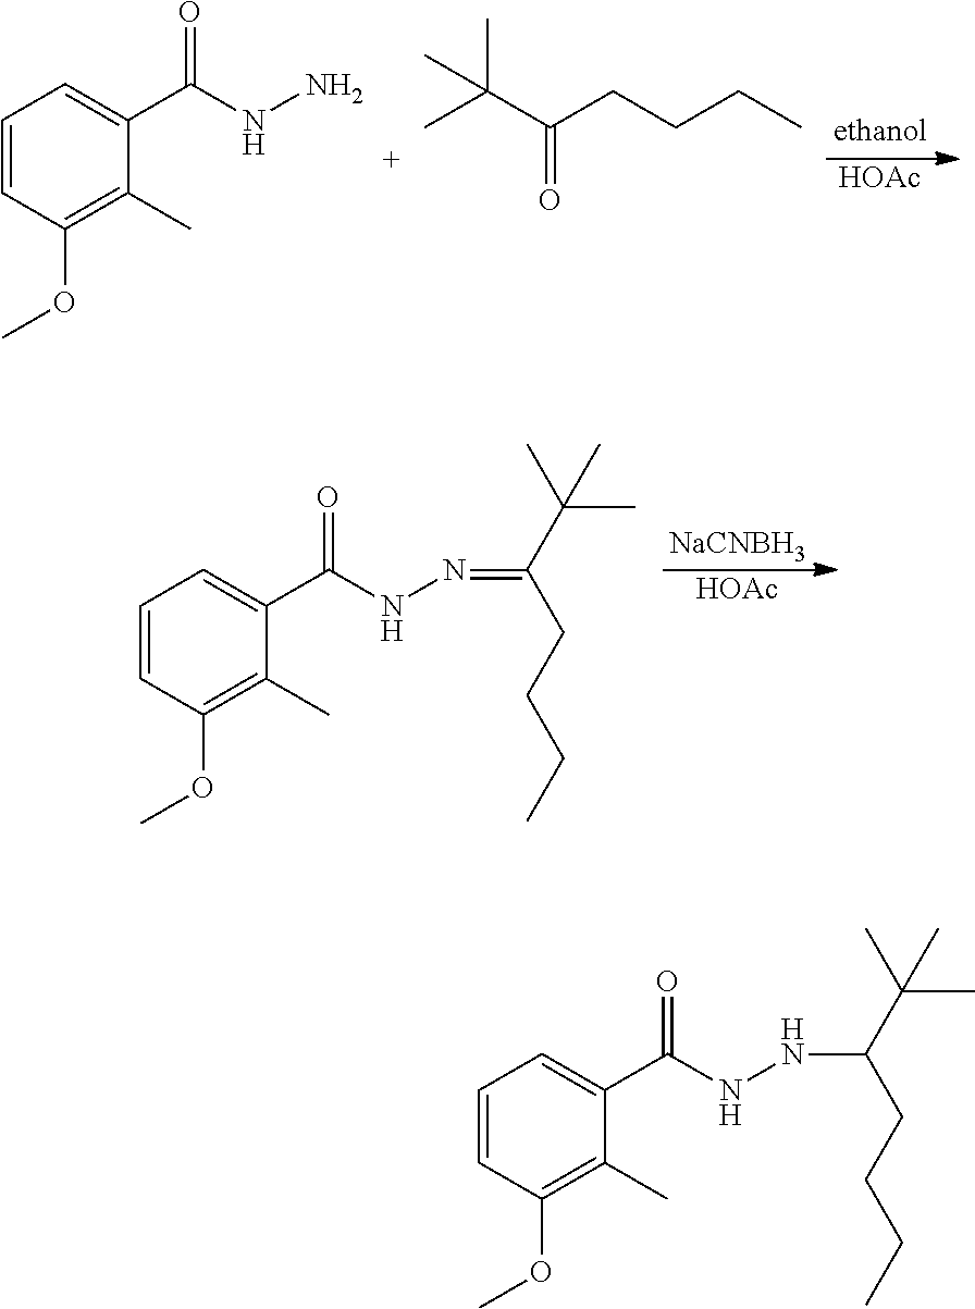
C1=CC(OC)=C(C)C(C(NN)=O)=C1.C(C)CCC(C(C)(C)C)=O.[HOAc].C1=CC(OC)=C(C)C(C(NN=C(C(C)(C)C)CCCC)=O)=C1.[NaCNBH3].[HOAc].C1=CC(OC)=C(C)C(C(NNC(C(C)(C)C)CCCC)=O)=C1
